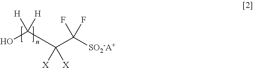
OC(C(C([SO2-A+])(F)F)([X])[X])([H])[H]
